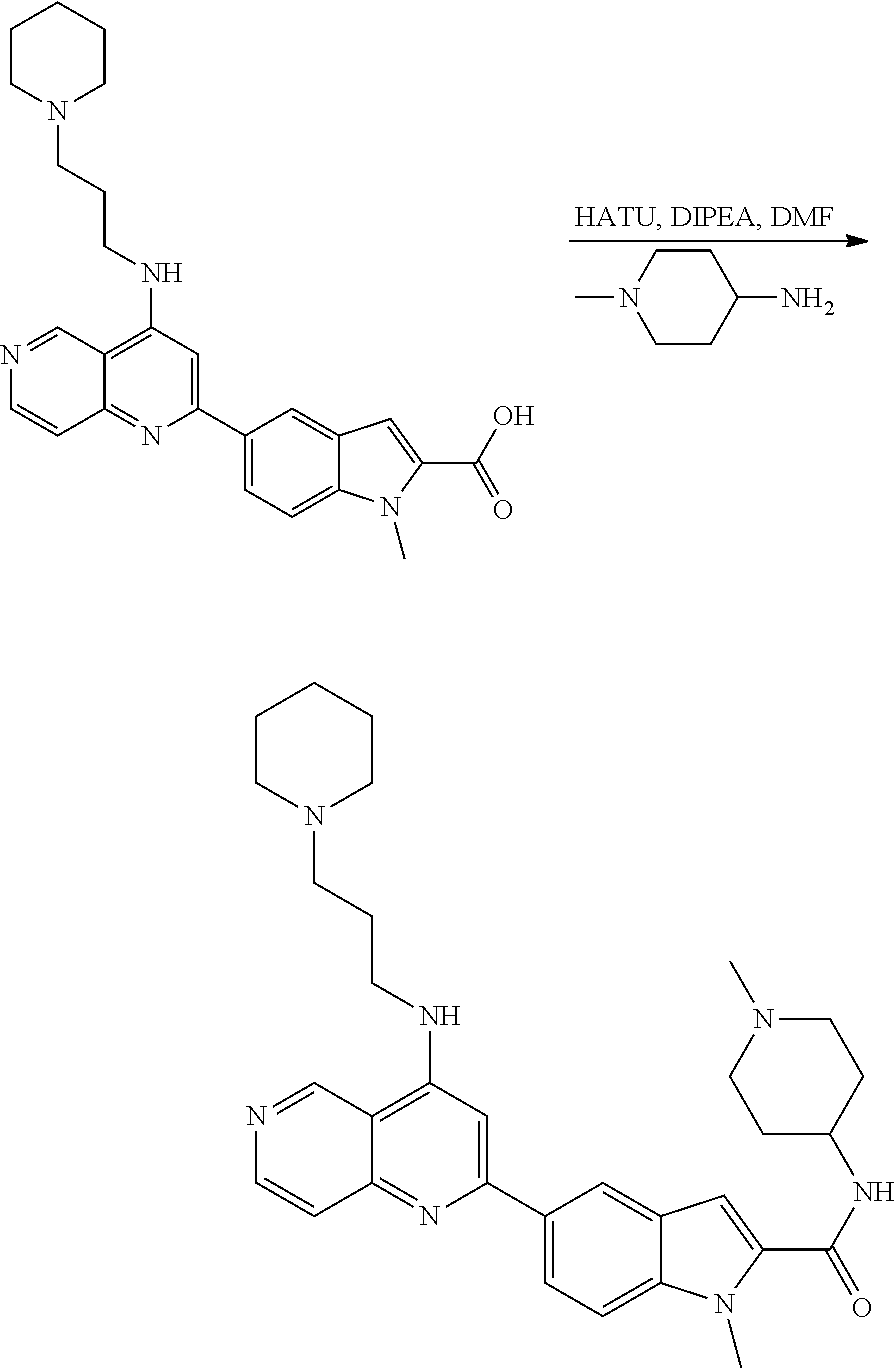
C1CN(C)CCC1N.C12=C(NCCCN3CCCCC3)C=C(C3=CC=C4C(=C3)C=C(C(O)=O)N4C)N=C1C=CN=C2.C12=C(NCCCN3CCCCC3)C=C(C3=CC=C4C(=C3)C=C(C(NC3CCN(C)CC3)=O)N4C)N=C1C=CN=C2
